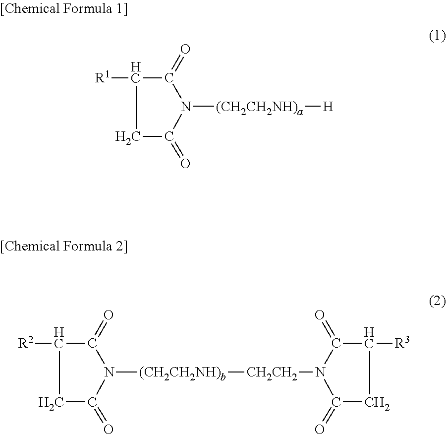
[R1]C1C(=O)N([(CH2CH2NH)a][H])C(=O)C1.[R2]C1C(=O)N([(CH2CH2NH)b][CH2CH2]N2C(=O)C([R3])CC2=O)C(=O)C1
